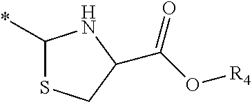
C1(*)SCC(C(=O)O[R4])N1
